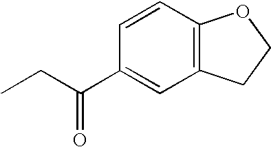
C12=C(C=CC(C(CC)=O)=C1)OCC2
